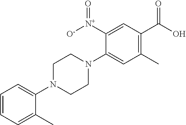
C1=CC=C(C)C(N2CCN(C3=CC(C)=C(C(O)=O)C=C3[N+](=O)[O-])CC2)=C1
